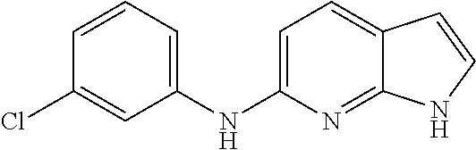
C1=C(NC2=CC=CC(Cl)=C2)N=C2C(=C1)C=CN2
